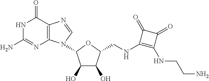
C12=C(C(=O)NC(N)=N1)N=CN2C1C(O)C(O)C(CNC2=C(NCCN)C(=O)C2=O)O1
